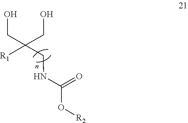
OCC(CO)([R1])CNC(O[R2])=O
